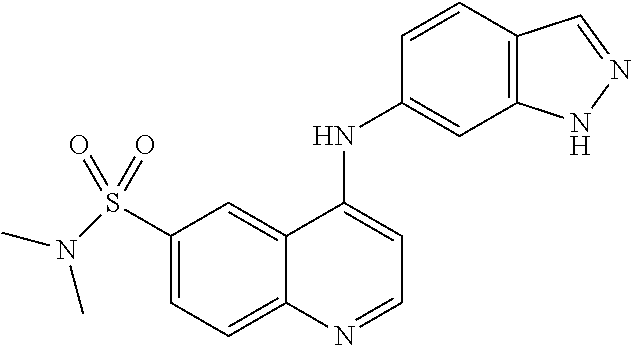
C1(S(=O)(=O)N(C)C)=CC=C2C(=C1)C(NC1=CC3=C(C=C1)C=NN3)=CC=N2
